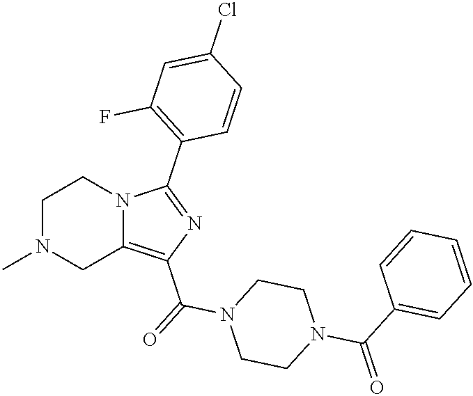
C1N(C)CC2=C(C(=O)N3CCN(C(C4=CC=CC=C4)=O)CC3)N=C(C3=C(F)C=C(Cl)C=C3)N2C1
